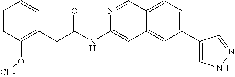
C(C(NC1=CC2=CC(C3=CNN=C3)=CC=C2C=N1)=O)C1=C(OC)C=CC=C1
